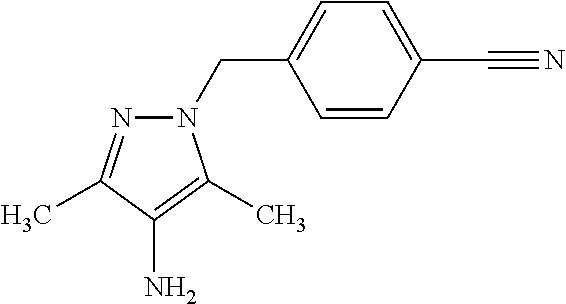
N1(CC2=CC=C(C#N)C=C2)N=C(C)C(N)=C1C
